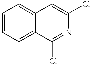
C1=CC=C2C(=C1)C=C(Cl)N=C2Cl
